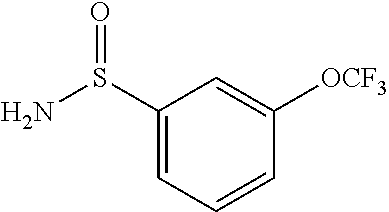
C1(S(N)=O)=CC=CC([OCF3])=C1
